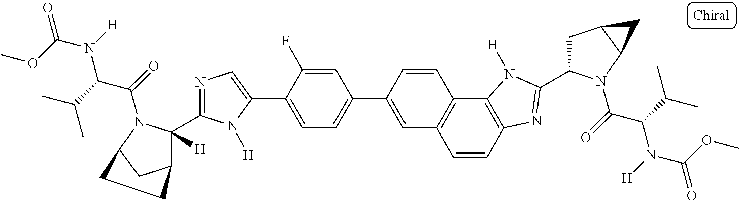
C12=C(C3=C(C=C1)C=C(C1=CC=C(C4=CN=C(C5([H])C6CC(N5C(=O)C(C(C)C)N([H])C(OC)=O)CC6)N4[H])C(F)=C1)C=C3)N([H])C(C1CC3C(N1C(=O)C(C(C)C)N([H])C(OC)=O)C3)=N2
